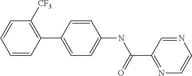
C1=CC(C2=CC=C(NC(C3=NC=CN=C3)=O)C=C2)=C([CF3])C=C1
